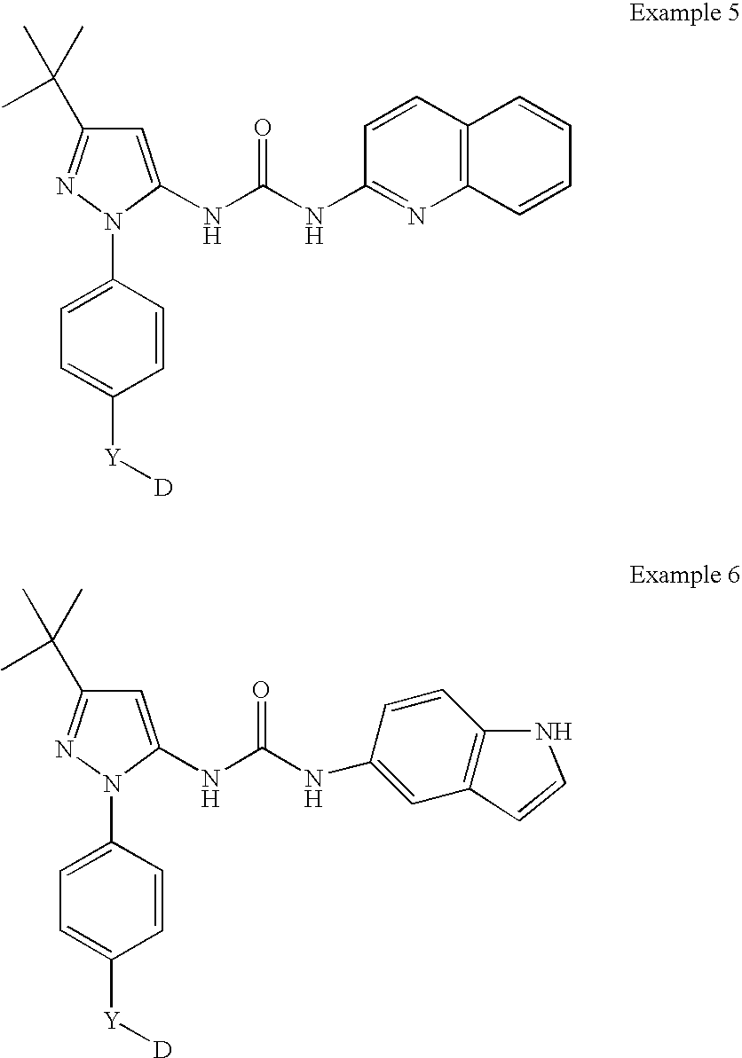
C1=C(NC(=O)NC2=NC3=C(C=C2)C=CC=C3)N(C2=CC=C([Y][D])C=C2)N=C1C(C)(C)C.C1=C(NC(=O)NC2=CC3=C(C=C2)NC=C3)N(C2=CC=C([Y][D])C=C2)N=C1C(C)(C)C
